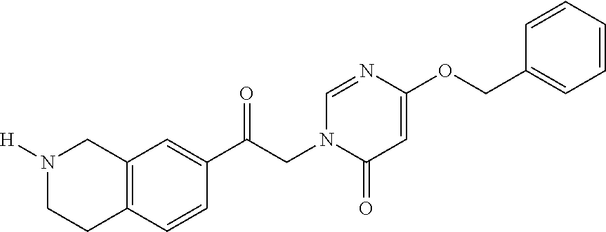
C(CN1C(=O)C=C(OCC2=CC=CC=C2)N=C1)(=O)C1=CC2=C(C=C1)CCN([H])C2
